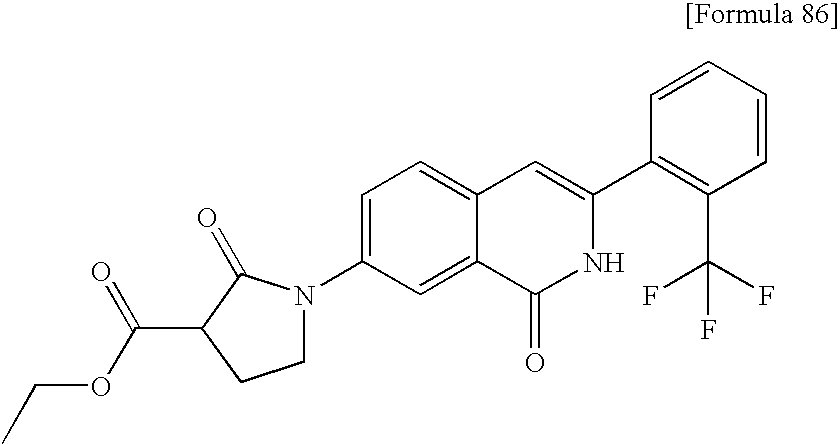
C1=CC=CC(C2=CC3=CC=C(N4CCC(C(OCC)=O)C4=O)C=C3C(=O)N2)=C1C(F)(F)F
